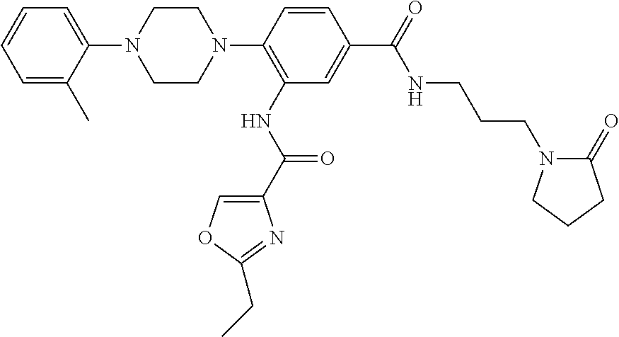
C1=CC=C(C)C(N2CCN(C3=C(NC(=O)C4=COC(CC)=N4)C=C(C(NCCCN4C(=O)CCC4)=O)C=C3)CC2)=C1
